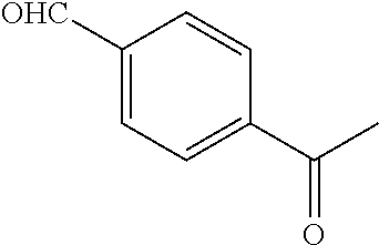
C1([OHC])=CC=C(C(C)=O)C=C1
